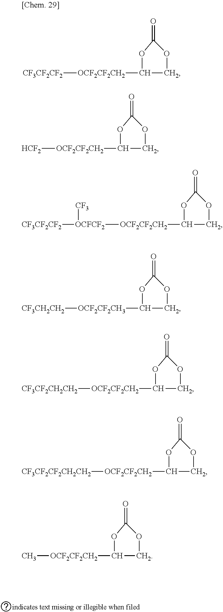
C1([OCF2CF2CH2][CF3CF2CF2])COC(=O)O1.C1([OCF2CF2CH2][HCF2])COC(=O)O1.C1([OCF2CF2CH2][OCFCF2]([CF3CF2CF2])[CF3])COC(=O)O1.C1([OCF2CF2CH3][CF3CH2CH2])COC(=O)O1.C1([OCF2CF2CH2][CF3CF2CH2CH2])COC(=O)O1.C1([OCF2CF2CH2][CF3CF2CF2CH2CH2])COC(=O)O1.C1([OCF2CF2CH2]C)COC(=O)O1
